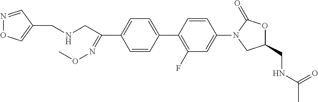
C1=CC(C2=C(F)C=C(N3CC(CNC(=O)C)OC3=O)C=C2)=CC=C1C(CNCC1=CON=C1)=NOC
